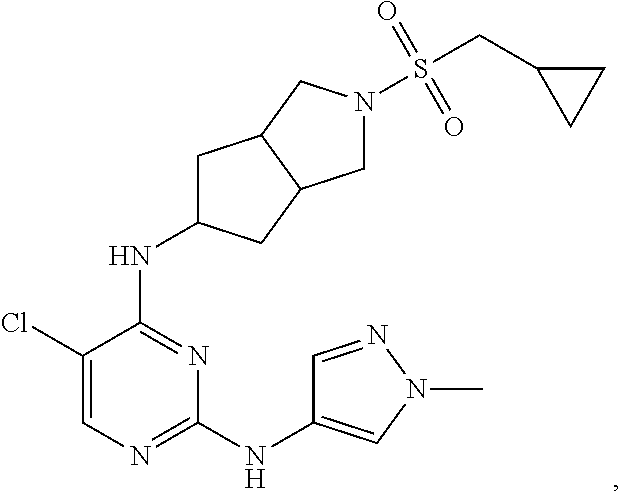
N1=C(NC2CC3C(C2)CN(S(=O)(=O)CC2CC2)C3)C(Cl)=CN=C1NC1=CN(C)N=C1
